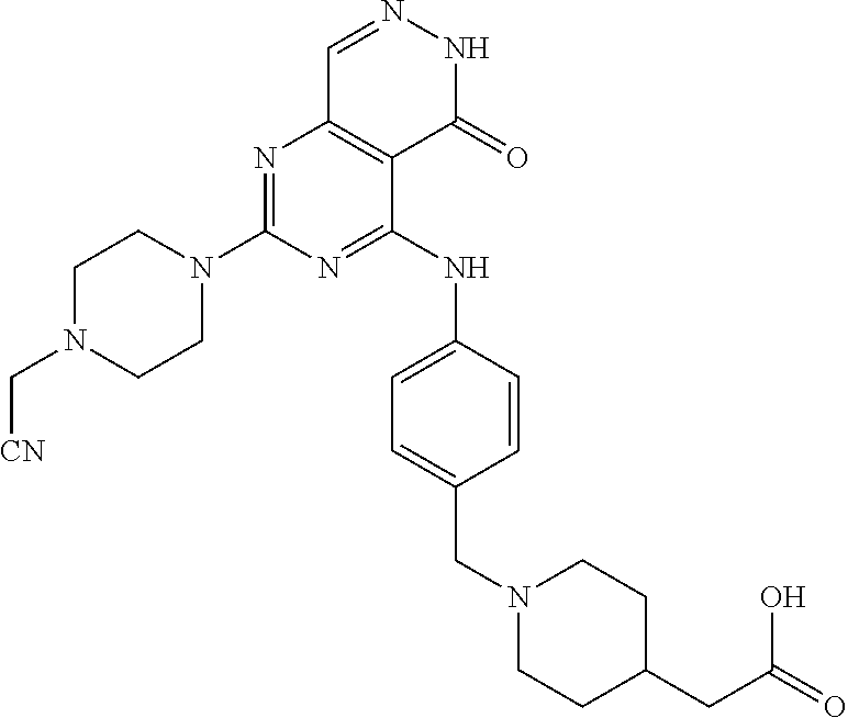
C1N(C2=NC3=C(C(NC4=CC=C(CN5CCC(CC(=O)O)CC5)C=C4)=N2)C(=O)NN=C3)CCN(C[CN])C1
